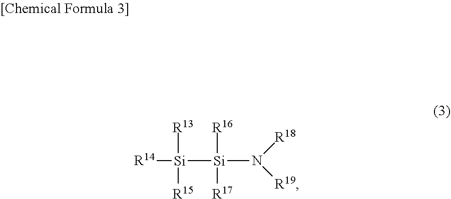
[R14][Si]([Si](N([R18])[R19])([R17])[R16])([R13])[R15]
